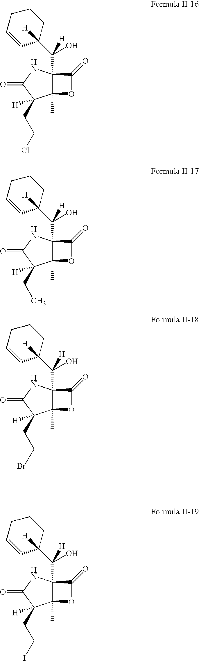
OC([H])(C12C(C)(OC1=O)C(CCCl)([H])C(=O)N2)C1([H])C=CCCC1.OC([H])(C12C(C)(OC1=O)C(CC)([H])C(=O)N2)C1([H])C=CCCC1.OC([H])(C12C(C)(OC1=O)C(CCBr)([H])C(=O)N2)C1([H])C=CCCC1.OC([H])(C12C(C)(OC1=O)C(CCI)([H])C(=O)N2)C1([H])C=CCCC1
